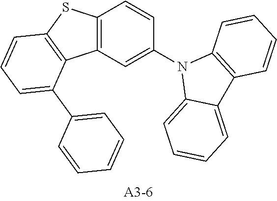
C12=C(C=C(N3C4=CC=CC=C4C4=C3C=CC=C4)C=C1)C1=C(S2)C=CC=C1C1=CC=CC=C1
